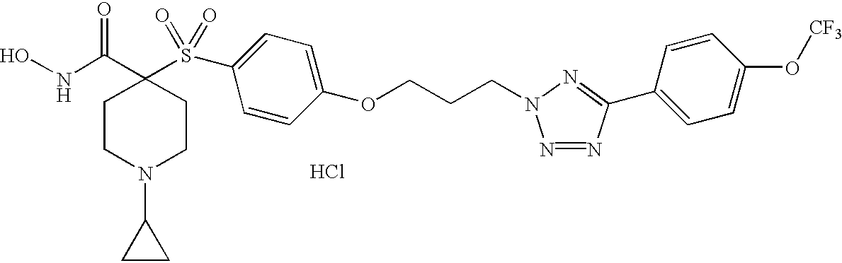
ONC(C1(S(C2=CC=C(OCCCN3N=NC(C4=CC=C(O[CF3])C=C4)=N3)C=C2)(=O)=O)CCN(C2CC2)CC1)=O.Cl
